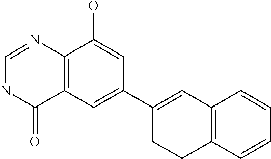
C12=C(C=C(C3=CC4=C(CC3)C=CC=C4)C=C1O)C(=O)NC=N2
